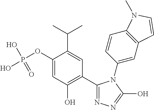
C1(OP(O)(O)=O)=CC(O)=C(C2=NN=C(O)N2C2=CC3=C(C=C2)N(C)C=C3)C=C1C(C)C
